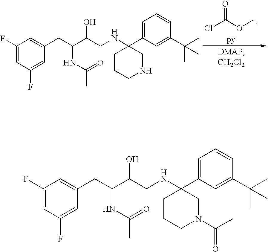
C1CC(NCC(C(CC2=CC(F)=CC(F)=C2)NC(C)=O)O)(C2=CC=CC(C(C)(C)C)=C2)CNC1.ClC(OC)=O.C1CC(NCC(C(CC2=CC(F)=CC(F)=C2)NC(C)=O)O)(C2=CC=CC(C(C)(C)C)=C2)CN(C(C)=O)C1
